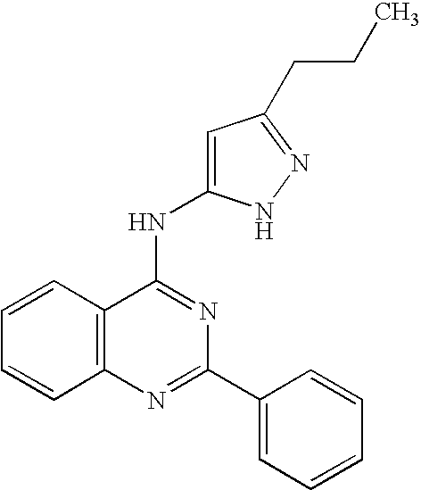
C12=C(N=C(C3=CC=CC=C3)N=C1NC1=CC(CCC)=NN1)C=CC=C2
